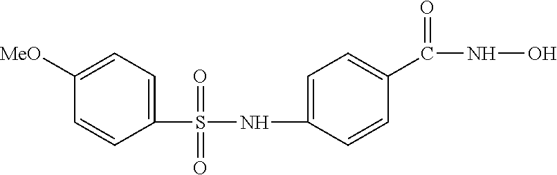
C1([MeO])=CC=C(S(=O)(=O)NC2=CC=C(C(NO)=O)C=C2)C=C1
